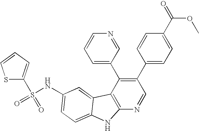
C1(C2=CC=C(C(=O)OC)C=C2)=C(C2=CC=CN=C2)C2=C(N=C1)NC1=CC=C(NS(=O)(=O)C3=CC=CS3)C=C21
